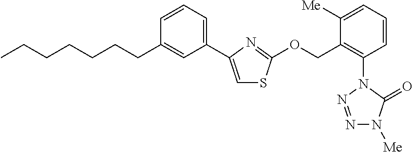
C1(C2=CSC(OCC3=C(N4C(=O)N([Me])N=N4)C=CC=C3[Me])=N2)=CC=CC(CCCCCCC)=C1
